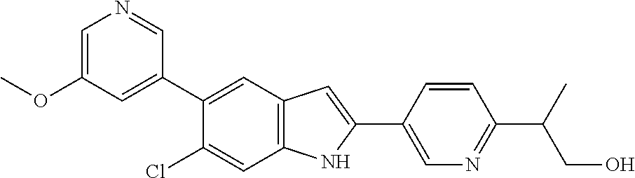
C1=C(OC)C=C(C2=CC3=C(C=C2Cl)NC(C2=CN=C(C(C)CO)C=C2)=C3)C=N1
